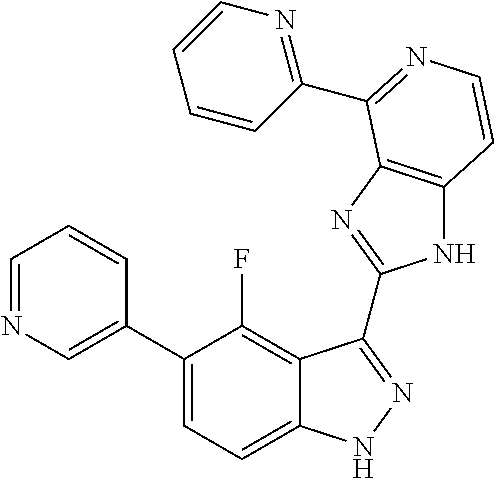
C1=C(C2=CC=C3C(=C2F)C(C2=NC4=C(N2)C=CN=C4C2=NC=CC=C2)=NN3)C=CC=N1
